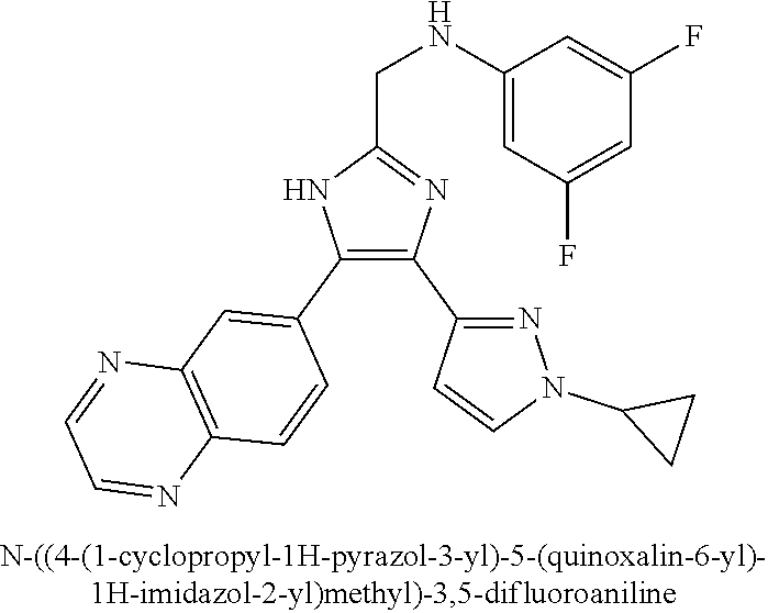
C1(NCC2=NC(C3=NN(C4CC4)C=C3)=C(C3=CC4=C(C=C3)N=CC=N4)N2)=CC(F)=CC(F)=C1
